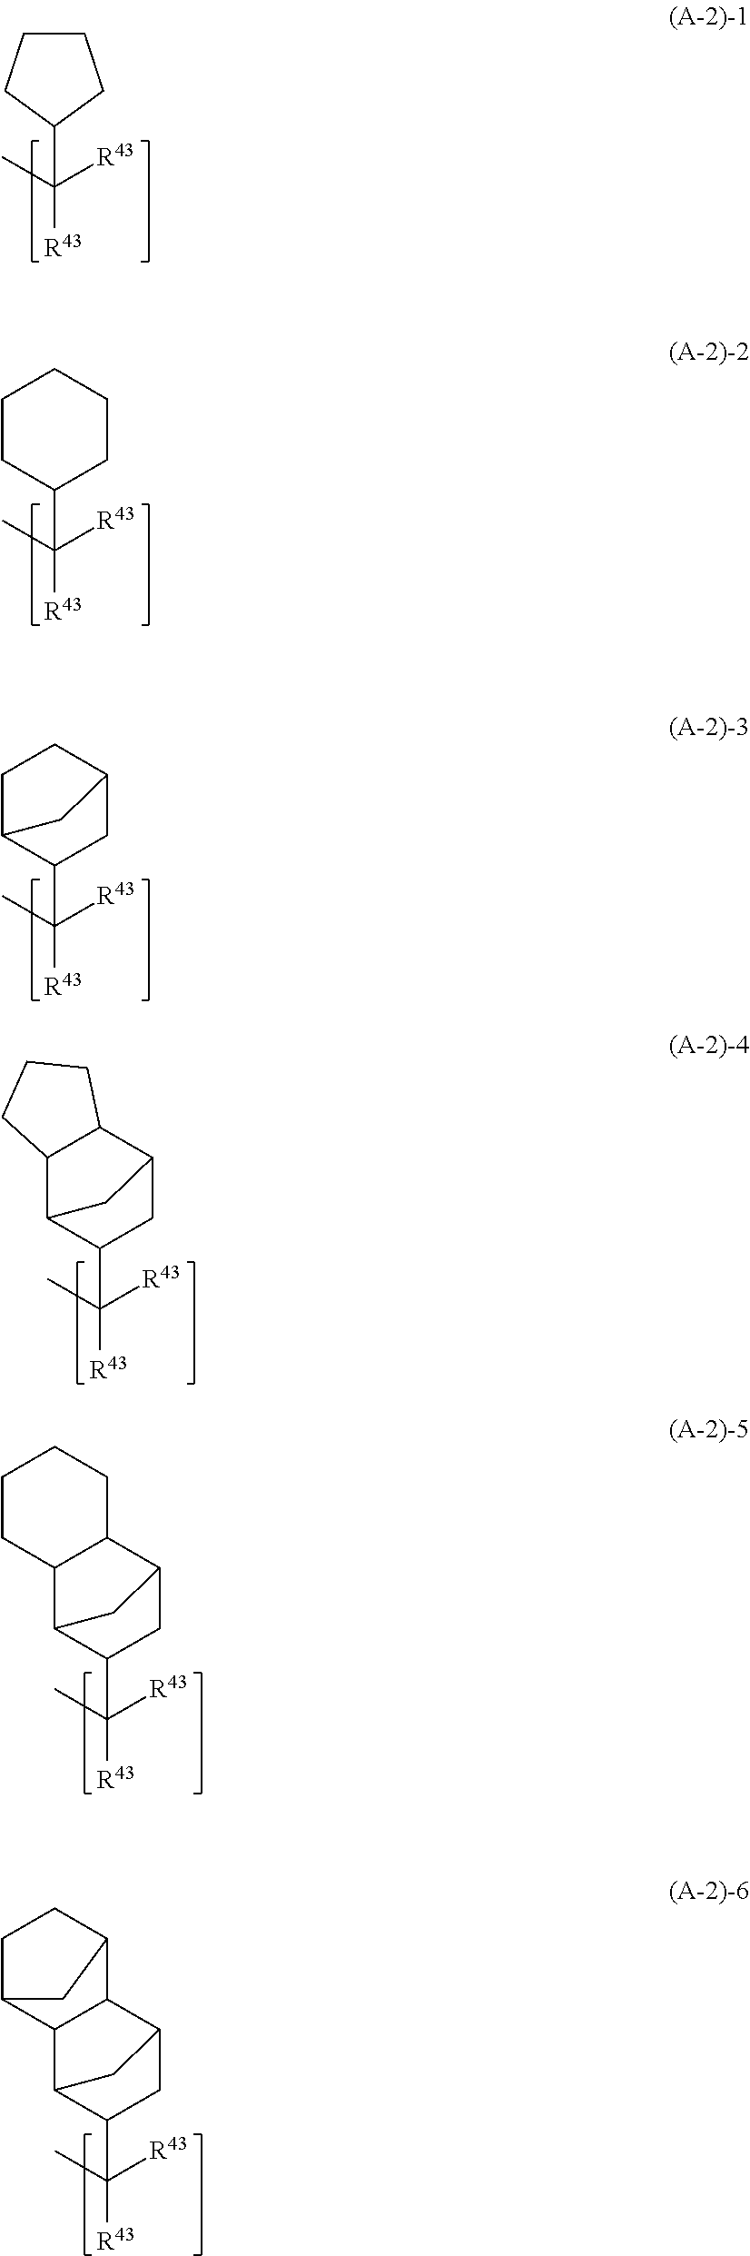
C1CCC(C([R43])(C)[R43])C1.C1(C([R43])(C)[R43])CCCCC1.C1(C([R43])(C)[R43])CC2CCC1C2.C1(C([R43])(C)[R43])CC2C3C(C1C2)CCC3.C1(C([R43])(C)[R43])CC2C3C(C1C2)CCCC3.C1(C([R43])(C)[R43])CC2C3C(C1C2)C1CCC3C1
